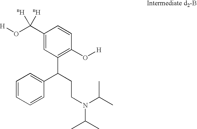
C1(C(O[H])([nH])[nH])=CC(C(CCN(C(C)C)C(C)C)C2=CC=CC=C2)=C(O[H])C=C1
